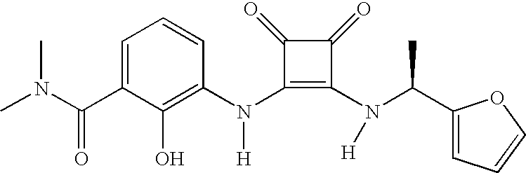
C(C1=CC=CC(N(C2=C(N([H])C(C3=CC=CO3)C)C(=O)C2=O)[H])=C1O)(=O)N(C)C
